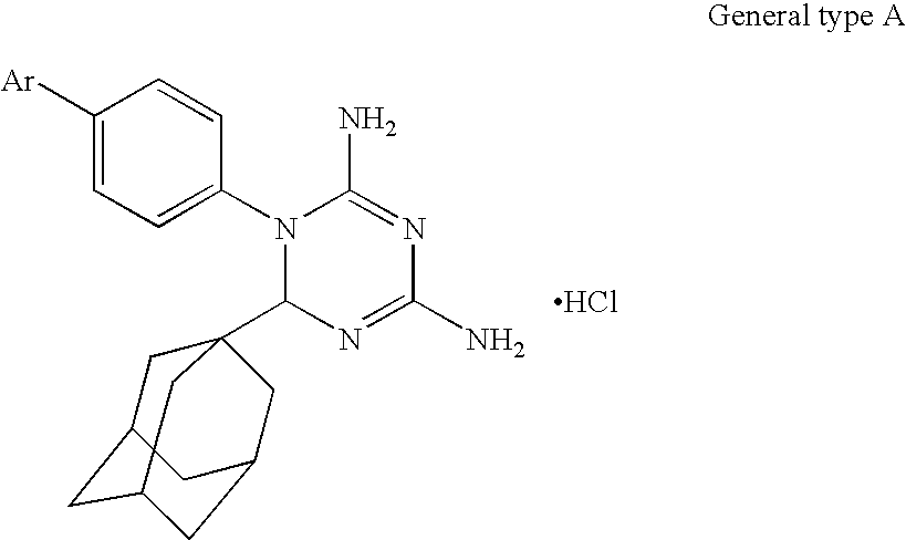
C1([Ar])=CC=C(N2C(C34CC5CC(CC(C3)C5)C4)N=C(N)N=C2N)C=C1.Cl
